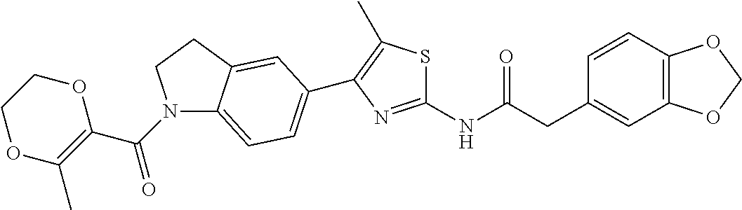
C1=CC2=C(C=C1CC(NC1=NC(C3=CC=C4N(C(=O)C5=C(C)OCCO5)CCC4=C3)=C(C)S1)=O)OCO2
